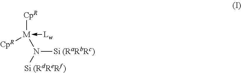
[CpR][M](N([Si (RdReRf)])[Si (RaRbRc)])([CpR])-[Lw]
